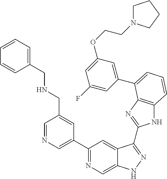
C1(C2=NC=C3C(=C2)C(C2=NC4=C(N2)C=CC=C4C2=CC(OCCN4CCCC4)=CC(F)=C2)=NN3)=CN=CC(CNCC2=CC=CC=C2)=C1
